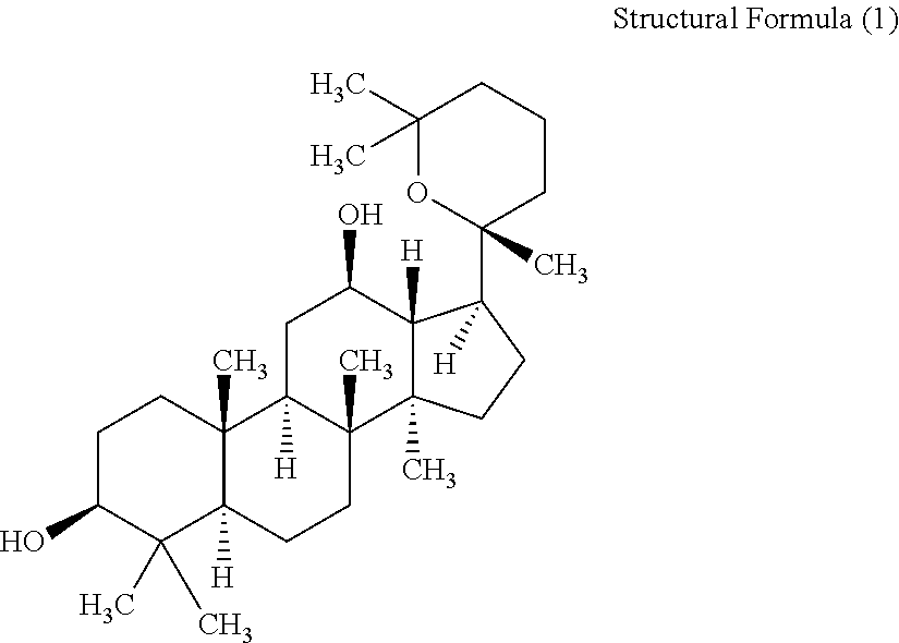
C1(C)(C)OC(C2([H])C3([H])C(C)(CC2)C2(C)C([H])(CC3O)C3(C)C([H])(CC2)C(C)(C)C(O)CC3)(C)CCC1
